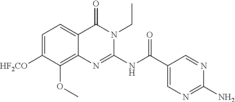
C1=C([HF2CO])C(OC)=C2C(=C1)C(=O)N(CC)C(NC(C1=CN=C(N)N=C1)=O)=N2
